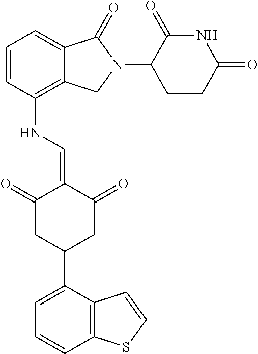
C1=CC(NC=C2C(=O)CC(C3=CC=CC4=C3C=CS4)CC2=O)=C2C(=C1)C(=O)N(C1CCC(=O)NC1=O)C2
